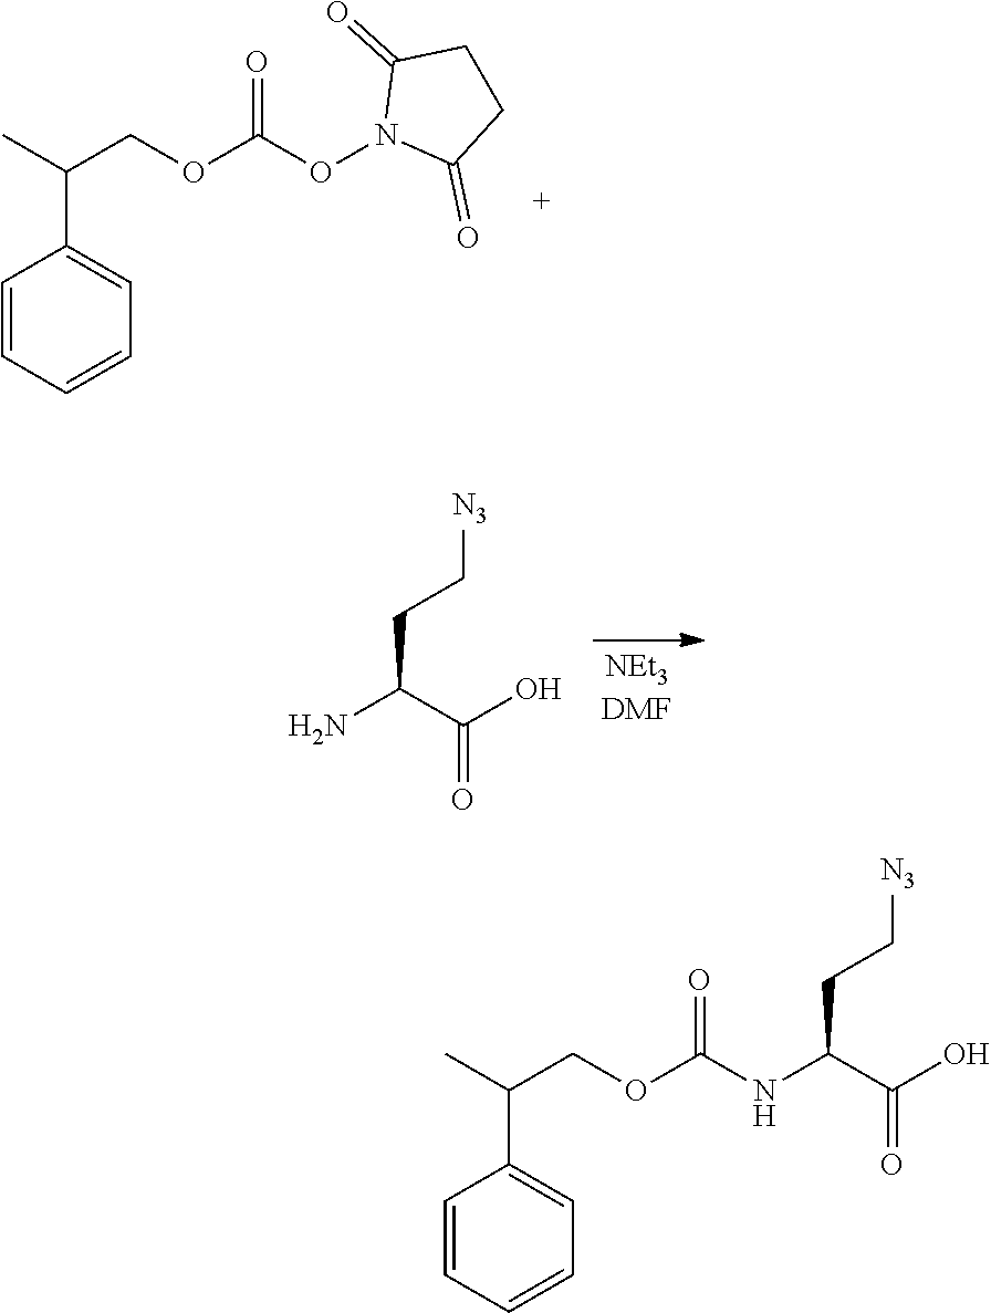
C1=CC=CC=C1C(C)COC(ON1C(=O)CCC1=O)=O.NC(C(O)=O)CC[N3].C1=CC=CC=C1C(C)COC(=O)NC(C(O)=O)CC[N3]
